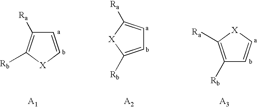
C1=C[X]C([Rb])=C1[Ra].C1=C([Rb])[X]C([Ra])=C1.C1([Rb])=C([Ra])[X]C=C1
